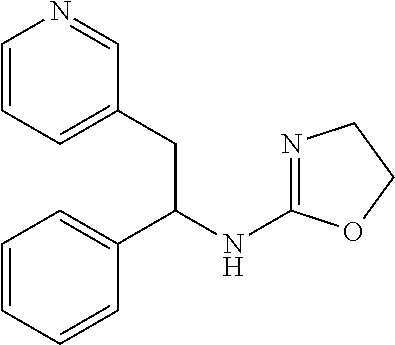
C1=CC=C(CC(C2=CC=CC=C2)NC2=NCCO2)C=N1
